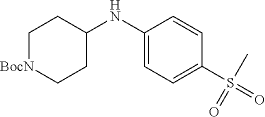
C1[BocN]CCC(NC2=CC=C(S(=O)(C)=O)C=C2)C1
